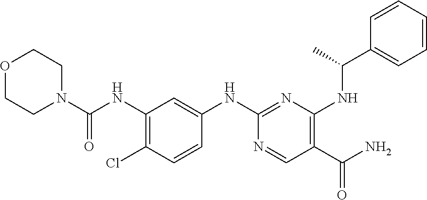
C1(Cl)=C(NC(=O)N2CCOCC2)C=C(NC2=NC(NC(C3=CC=CC=C3)C)=C(C(N)=O)C=N2)C=C1
